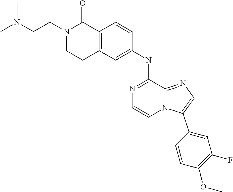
N1(CCN(C)C)CCC2=C(C1=O)C=CC(NC1=NC=CN3C1=NC=C3C1=CC(F)=C(OC)C=C1)=C2
